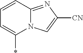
C1=CC2=NC([CN])=CN2C(*)=C1
